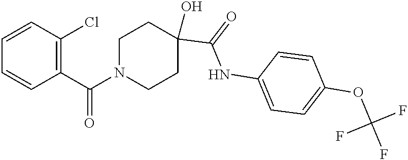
N1(C(C2=C(Cl)C=CC=C2)=O)CCC(O)(C(=O)NC2=CC=C(OC(F)(F)F)C=C2)CC1
